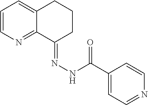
C1=CN=C2C(=C1)CCCC2=NNC(C1=CC=NC=C1)=O
